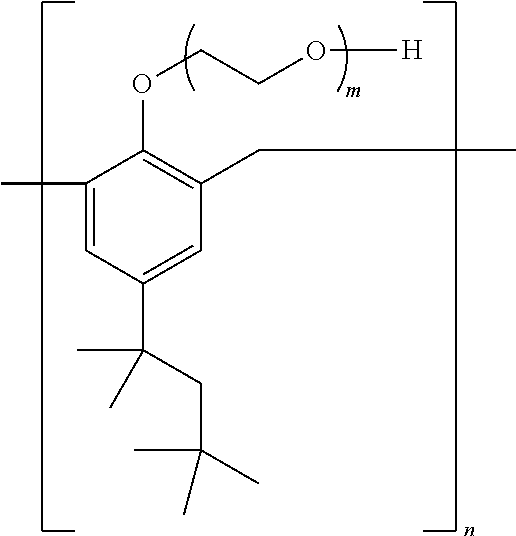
C1(C)=CC(C(C)(CC(C)(C)C)C)=CC(CC)=C1OCCO[H]
